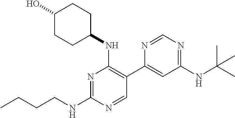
N1=C(NCCCC)N=CC(C2=CC(NC(C)(C)C)=NC=N2)=C1NC1CCC(O)CC1
